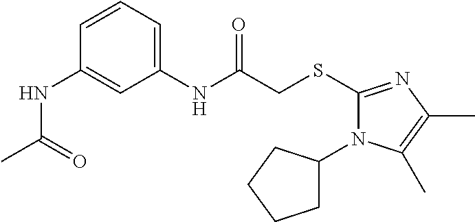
C1=CC=C(NC(CSC2=NC(C)=C(C)N2C2CCCC2)=O)C=C1NC(C)=O
